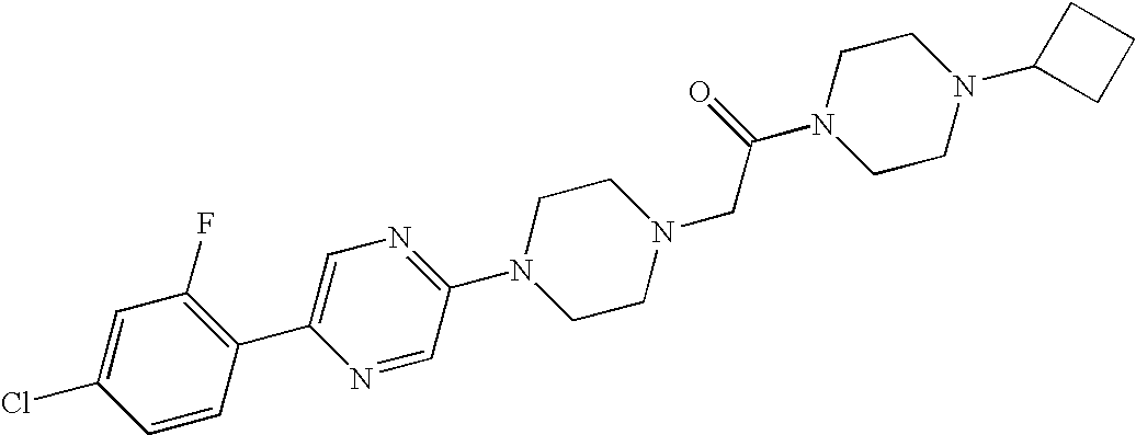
C1=CC(C2=CN=C(N3CCN(CC(N4CCN(C5CCC5)CC4)=O)CC3)C=N2)=C(F)C=C1Cl
